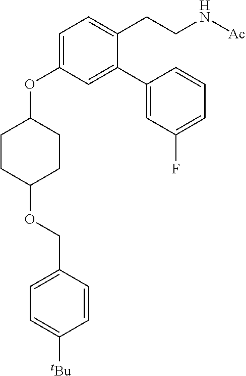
C1=C(OC2CCC(OCC3=CC=C([tBu])C=C3)CC2)C=C(C2=CC(F)=CC=C2)C(CCN[Ac])=C1
